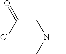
N(CC(=O)Cl)(C)C
